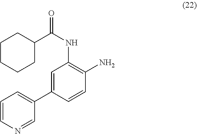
C1=C(C2=CC=CN=C2)C=CC(N)=C1NC(=O)C1CCCCC1
